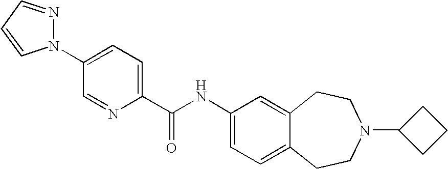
C1(N2C=CC=N2)=CC=C(C(NC2=CC=C3C(=C2)CCN(C2CCC2)CC3)=O)N=C1
